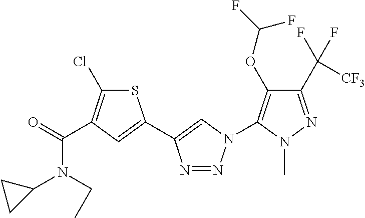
C1(C(F)([CF3])F)=NN(C)C(N2N=NC(C3=CC(C(=O)N(C4CC4)CC)=C(Cl)S3)=C2)=C1OC(F)F
